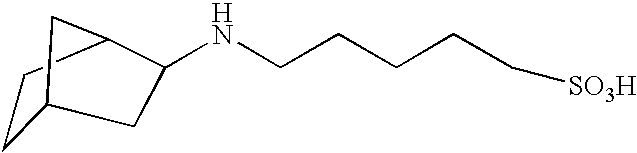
C1CC2CC1CC2NCCCCC[SO3H]
